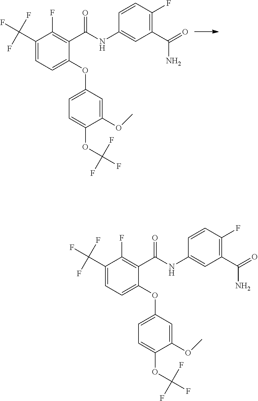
C1=CC(F)=C(C(=O)N)C=C1NC(C1=C(F)C(C(F)(F)F)=CC=C1OC1=CC=C(OC(F)(F)F)C(OC)=C1)=O.C1=CC(F)=C(C(=O)N)C=C1NC(C1=C(F)C(C(F)(F)F)=CC=C1OC1=CC=C(OC(F)(F)F)C(OC)=C1)=O
